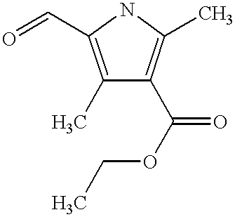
C1(C)=C(C=O)NC(C)=C1C(OCC)=O
